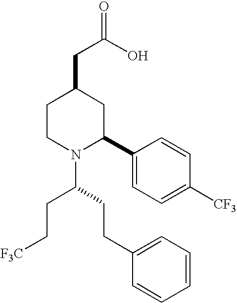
C1CN(C(CCC2=CC=CC=C2)CC[F3C])C(C2=CC=C([CF3])C=C2)CC1CC(O)=O
